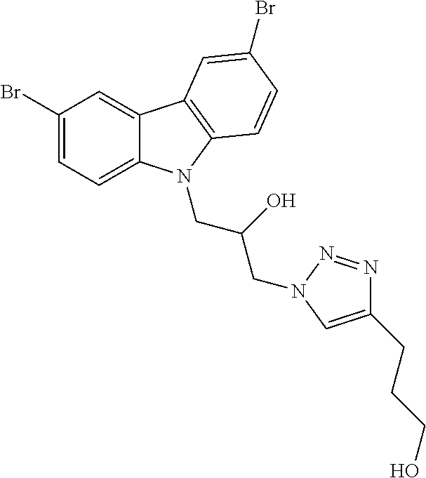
C1(Br)=CC=C2C(=C1)C1=C(N2CC(O)CN2N=NC(CCCO)=C2)C=CC(Br)=C1
